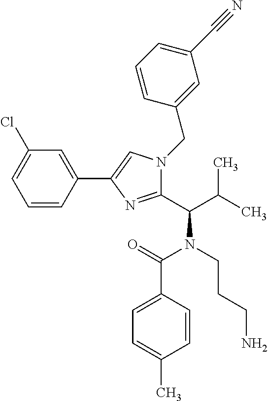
C1=CC(C2=CN(CC3=CC(C#N)=CC=C3)C(C(C(C)C)N(CCCN)C(=O)C3=CC=C(C)C=C3)=N2)=CC(Cl)=C1
